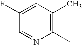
C1(F)=CC(C)=C(C)N=C1
